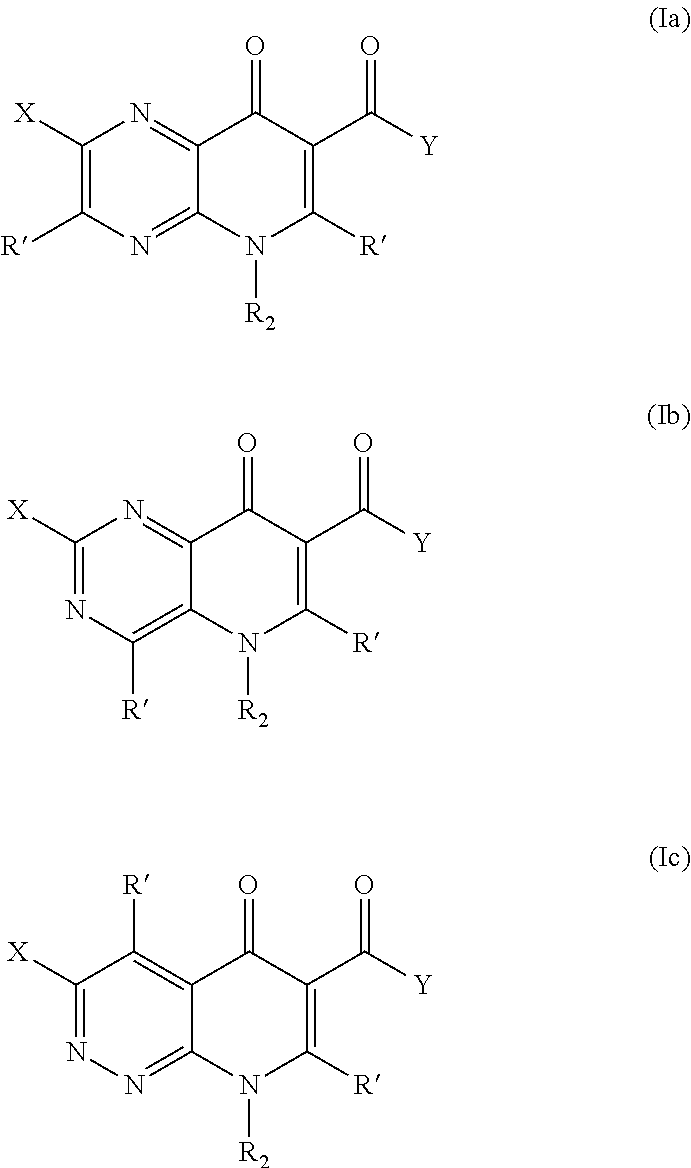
C1([X])=C([R])N=C2C(=N1)C(=O)C(C([Y])=O)=C([R])N2[R2].C1([X])=NC([R])=C2C(=N1)C(=O)C(C([Y])=O)=C([R])N2[R2].C1([X])=NN=C2C(=C1[R])C(=O)C(C([Y])=O)=C([R])N2[R2]
